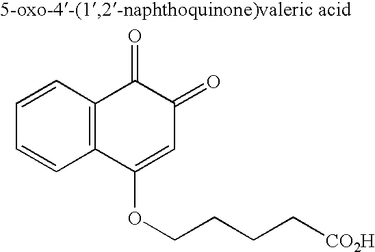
C1=CC2=C(C=C1)C(OCCCC[CO2H])=CC(=O)C2=O
